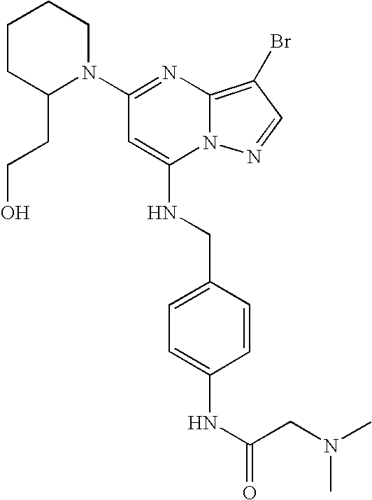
C1(N2CCCCC2CCO)=NC2=C(Br)C=NN2C(NCC2=CC=C(NC(=O)CN(C)C)C=C2)=C1
